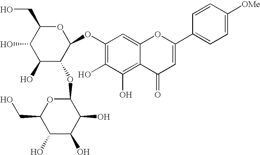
O(C1=C(O)C(O)=C2C(=C1)OC(C1=CC=C([OMe])C=C1)=CC2=O)C1OC(CO)C(O)C(O)C1OC1OC(CO)C(O)C(O)C1O
